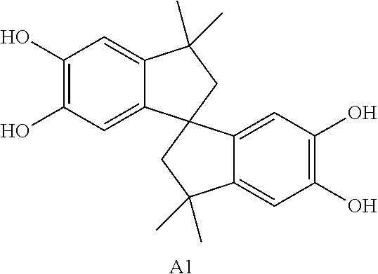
C1(O)=C(O)C=C2C(=C1)C(C)(C)CC21C2=CC(O)=C(O)C=C2C(C)(C)C1.[A1]
